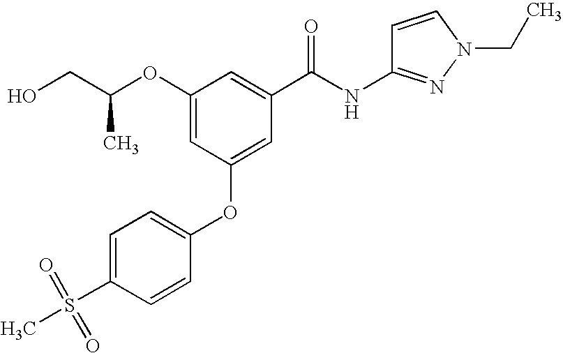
OCC(C)OC1=CC(OC2=CC=C(S(=O)(=O)C)C=C2)=CC(C(NC2=NN(CC)C=C2)=O)=C1
